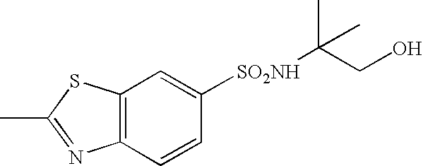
C12=C(C=CC([SO2NH]C(CO)(C)C)=C1)N=C(C)S2
